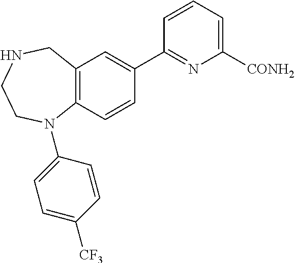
C12=C(C=CC(C3=NC([CONH2])=CC=C3)=C1)N(C1=CC=C([CF3])C=C1)CCNC2
